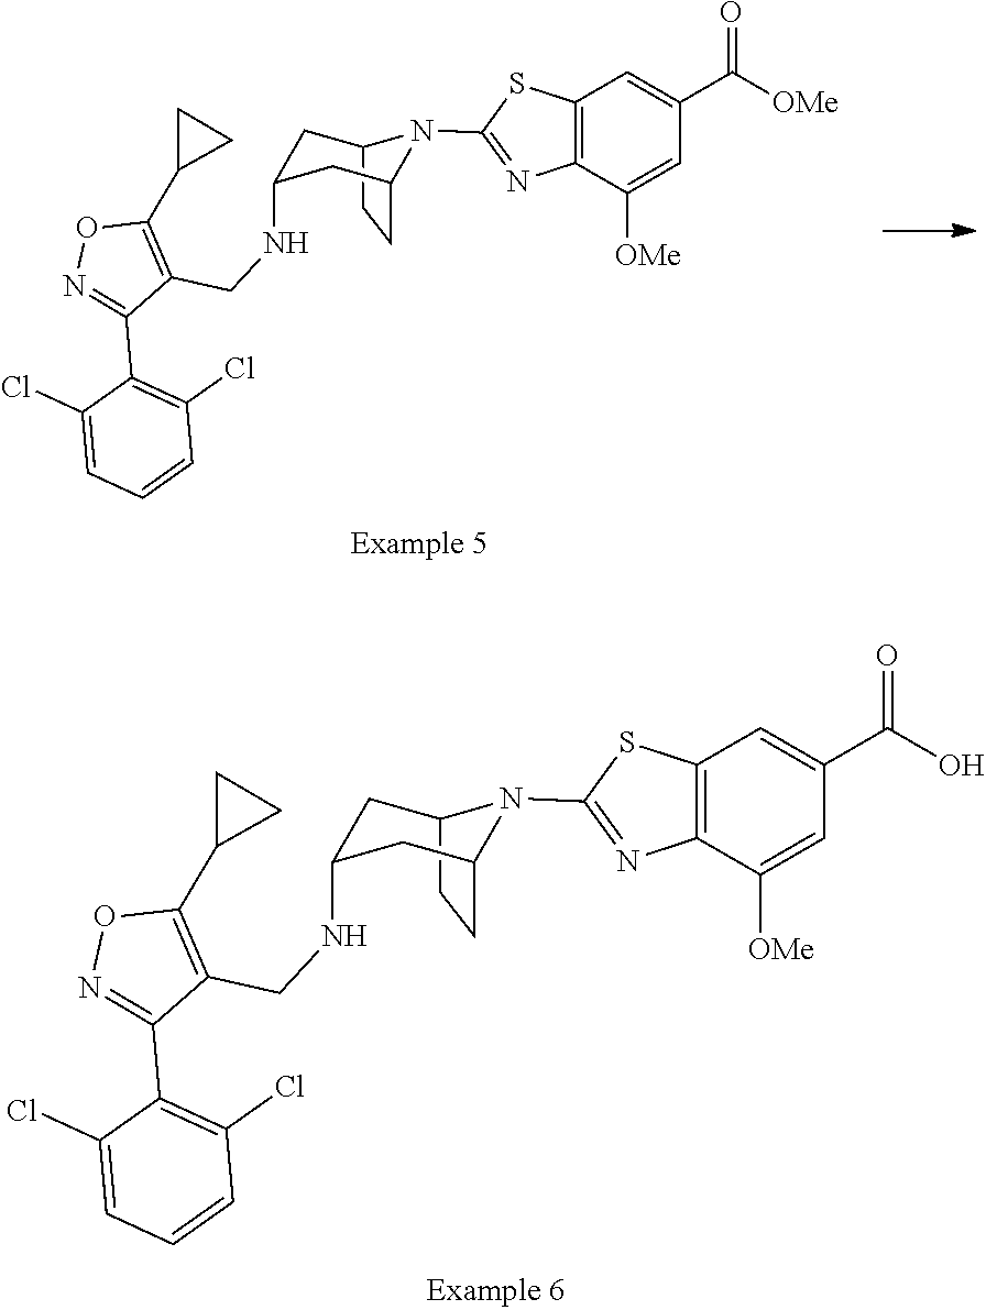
C12=C(C([OMe])=CC(C(=O)[OMe])=C1)N=C(N1C3CCC1CC(NCC1=C(C4CC4)ON=C1C1=C(Cl)C=CC=C1Cl)C3)S2.C12=C(C([OMe])=CC(C(=O)O)=C1)N=C(N1C3CCC1CC(NCC1=C(C4CC4)ON=C1C1=C(Cl)C=CC=C1Cl)C3)S2
